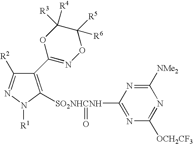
C1(C2=NOC([R6])([R5])C([R3])([R4])O2)=C([SO2NHCNH](C2=NC([OCH2CF3])=NC([NMe2])=N2)=O)N([R1])N=C1[R2]
